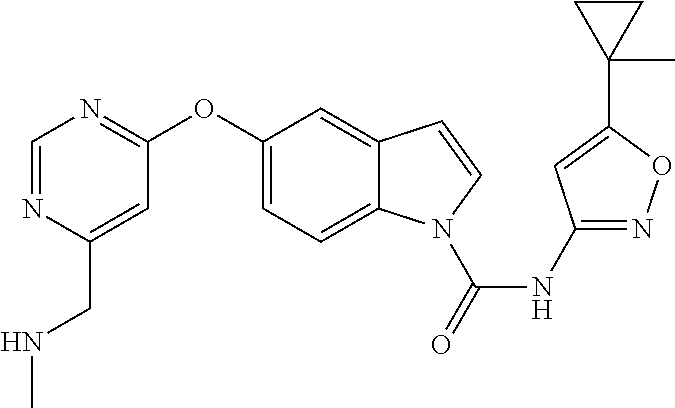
C1(OC2=NC=NC(CNC)=C2)=CC=C2C(=C1)C=CN2C(NC1=NOC(C2(C)CC2)=C1)=O
